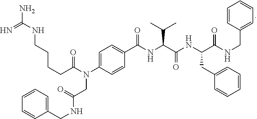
C1(CNC(=O)CN(C(CCCCNC(=N)N)=O)C2=CC=C(C(NC(C(NC(C(NCC3=CC=CC=C3)=O)CC3=CC=CC=C3)=O)C(C)C)=O)C=C2)=CC=CC=C1
